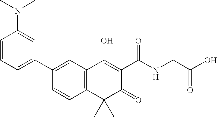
C12=C(C=C(C3=CC=CC(N(C)C)=C3)C=C1)C(O)=C(C(NCC(O)=O)=O)C(=O)C2(C)C
